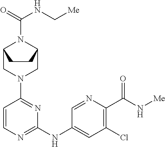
C1=CN=C(NC2=CC(Cl)=C(C(N[Me])=O)N=C2)N=C1N1CC2N(C(NC[Me])=O)C(C1)CC2
